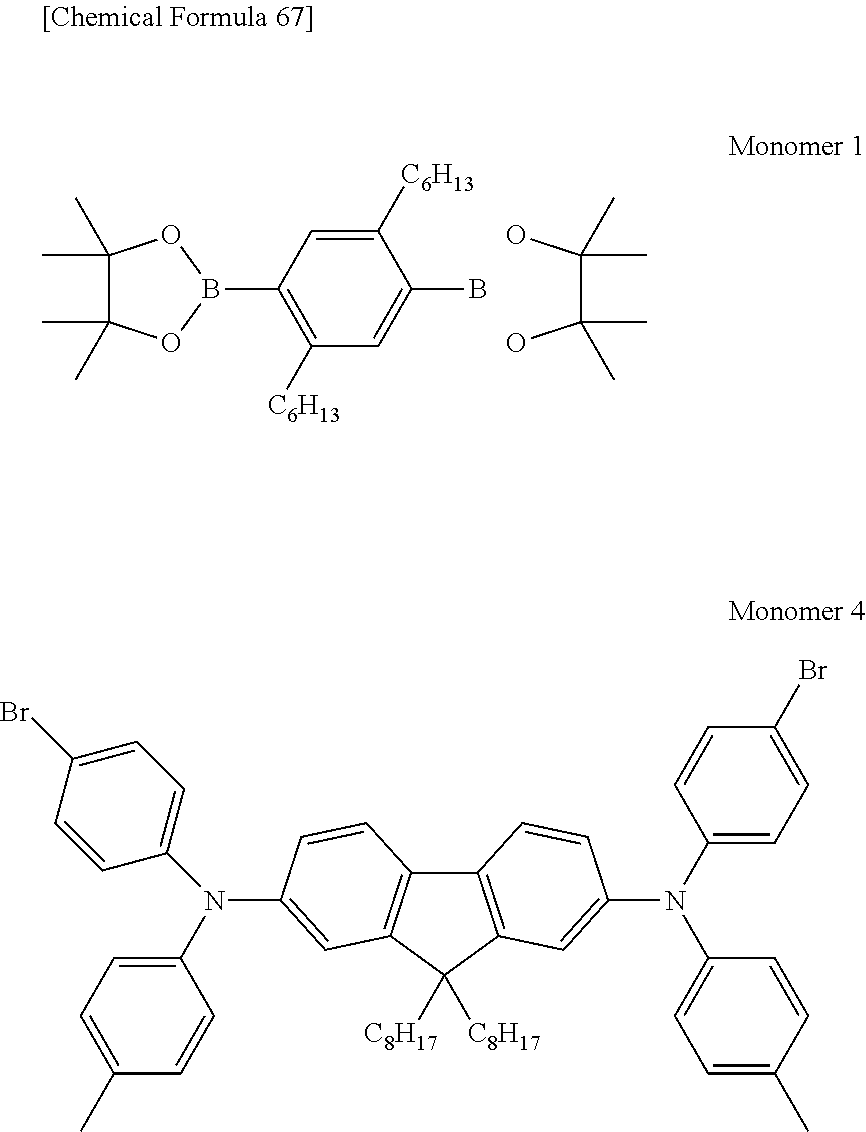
C1(C)(C)C(C)(C)OB(C2=C([C6H13])C=C(B)C([C6H13])=C2)O1.OC(C(O)(C)C)(C)C.C12=C(C([C8H17])([C8H17])C3=C1C=CC(N(C1=CC=C(Br)C=C1)C1=CC=C(C)C=C1)=C3)C=C(N(C1=CC=C(Br)C=C1)C1=CC=C(C)C=C1)C=C2
